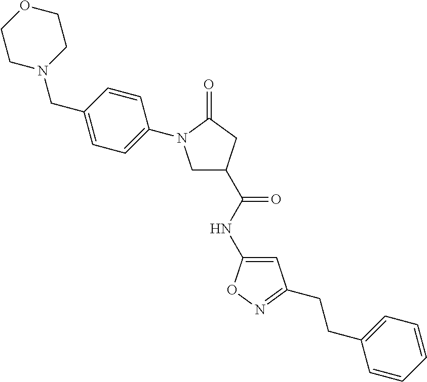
C1=CC=C(CCC2=NOC(NC(=O)C3CN(C4=CC=C(CN5CCOCC5)C=C4)C(=O)C3)=C2)C=C1
